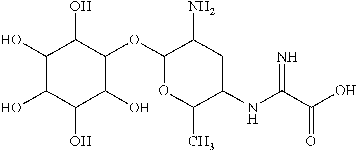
C1(O)C(O)C(O)C(O)C(OC2OC(C)C(NC(C(O)=O)=N)CC2N)C1O
